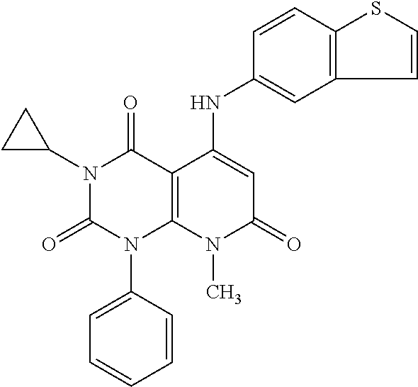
N1(C2CC2)C(=O)N(C2=CC=CC=C2)C2=C(C1=O)C(NC1=CC3=C(C=C1)SC=C3)=CC(=O)N2C
